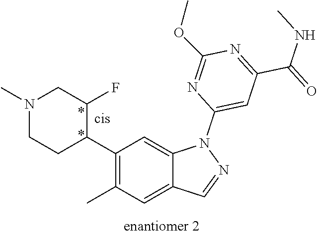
C1(C2C(F)CN(C)CC2)=C(C)C=C2C(=C1)N(C1=CC(C(NC)=O)=NC(OC)=N1)N=C2
